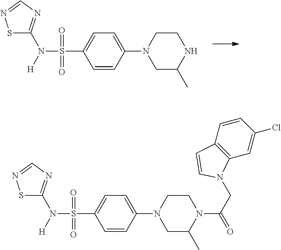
C1(N2CC(C)NCC2)=CC=C(S(N([H])C2=NC=NS2)(=O)=O)C=C1.C1(N2CC(C)N(C(CN3C4=C(C=CC(Cl)=C4)C=C3)=O)CC2)=CC=C(S(N([H])C2=NC=NS2)(=O)=O)C=C1
